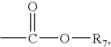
CC(O[R7])=O
